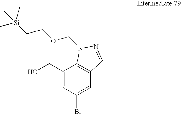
C1(CO)=CC(Br)=CC2=C1N(COCC[Si](C)(C)C)N=C2
